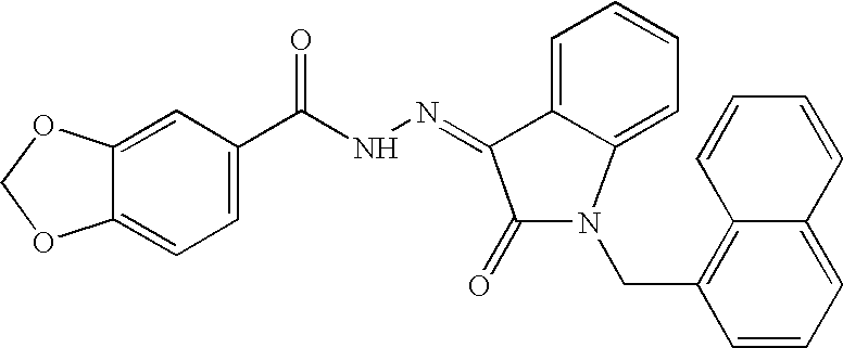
C1=C2C(=CC=C1C(NN=C1C(=O)N(CC3=C4C(=CC=C3)C=CC=C4)C3=CC=CC=C31)=O)OCO2
